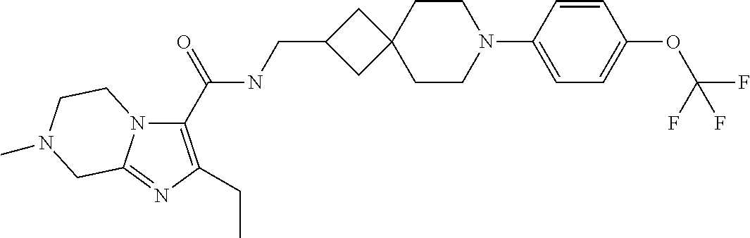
C1(C(NCC2CC3(C2)CCN(C2=CC=C(OC(F)(F)F)C=C2)CC3)=O)=C(CC)N=C2N1CCN(C)C2
